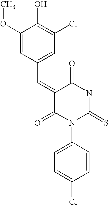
C1(OC)=CC(C=C2C(=O)N(C3=CC=C(Cl)C=C3)C(=S)NC2=O)=CC(Cl)=C1O
